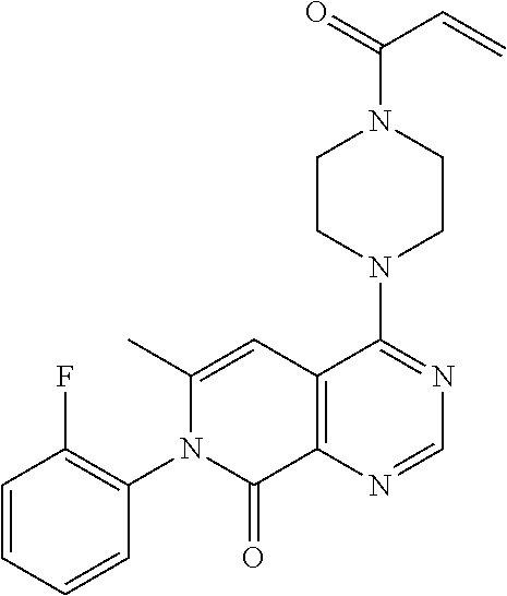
C1CN(C2=NC=NC3=C2C=C(C)N(C2=C(F)C=CC=C2)C3=O)CCN1C(=O)C=C
